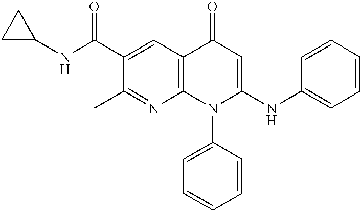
C1(C)=NC2=C(C=C1C(NC1CC1)=O)C(=O)C=C(NC1=CC=CC=C1)N2C1=CC=CC=C1
